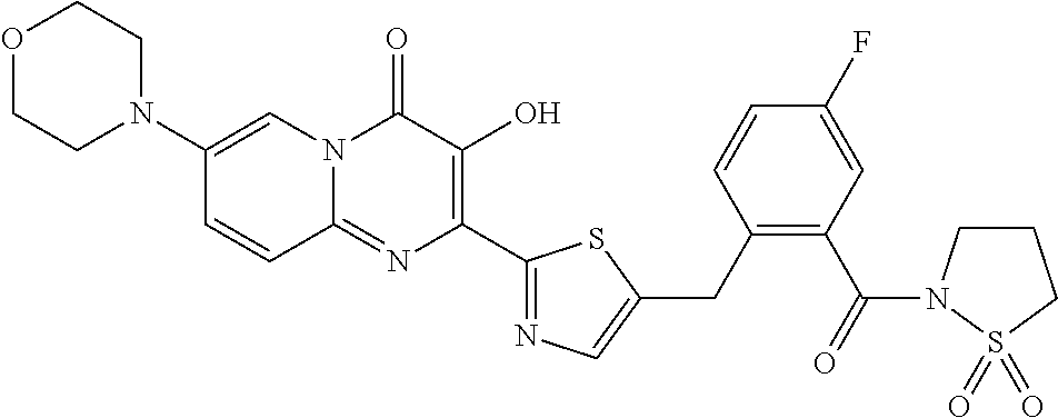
O1CCN(C2=CN3C(=NC(C4=NC=C(CC5=C(C(=O)N6CCCS6(=O)=O)C=C(F)C=C5)S4)=C(O)C3=O)C=C2)CC1
